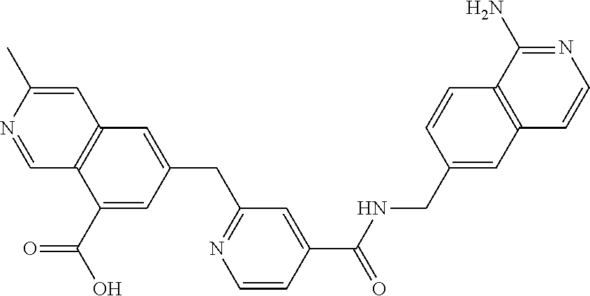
C1(C)=CC2=C(C=N1)C(C(O)=O)=CC(CC1=NC=CC(C(NCC3=CC4=C(C=C3)C(N)=NC=C4)=O)=C1)=C2
